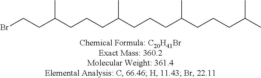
BrCCC(CCCC(C)CCCC(C)CCCC(C)C)C
